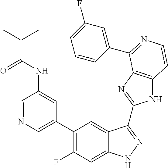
C1=C(C2=C(F)C=C3C(=C2)C(C2=NC4=C(N2)C=CN=C4C2=CC(F)=CC=C2)=NN3)C=C(NC(=O)C(C)C)C=N1
